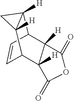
C1=CC2C3([H])C([H])(C1C1([H])C2([H])C(=O)OC1=O)C3
